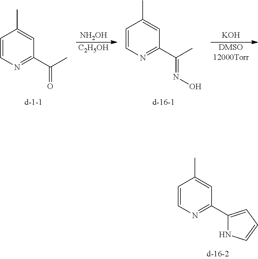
C1=CN=C(C2=CC=CN2)C=C1C.C1=CN=C(C(C)=O)C=C1C.[NH2OH].[C2H5OH].C1=CN=C(C(C)=NO)C=C1C.[KOH].[DMSO12000Torr]
